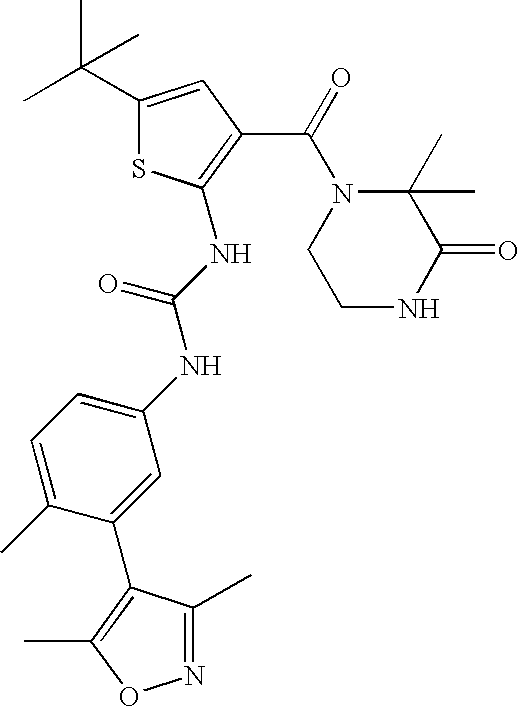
C1(C(C)(C)C)=CC(C(N2CCNC(=O)C2(C)C)=O)=C(NC(=O)NC2=CC=C(C)C(C3=C(C)ON=C3C)=C2)S1
